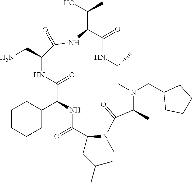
C1CCCC(C2NC(=O)C(CC(C)C)N(C)C(=O)C(C)N(CC3CCCC3)CC(C)NC(=O)C(C(O)C)NC(=O)C(CN)NC2=O)C1
